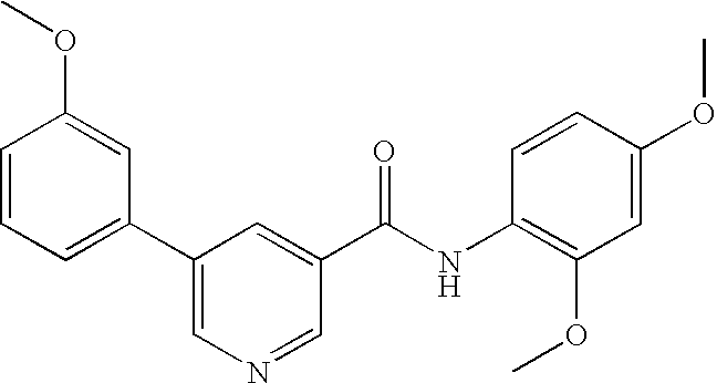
C1=CC=C(C2=CN=CC(C(NC3=C(OC)C=C(OC)C=C3)=O)=C2)C=C1OC
